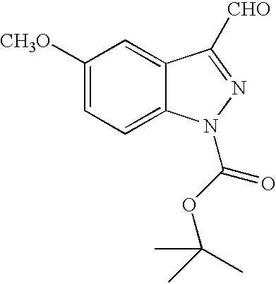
C1([CH3O])=CC=C2C(=C1)C([CHO])=NN2C(OC(C)(C)C)=O
